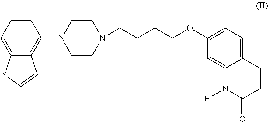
C1=CC=C2C(=C1N1CCN(CCCCOC3=CC=C4C(=C3)N([H])C(=O)C=C4)CC1)C=CS2
